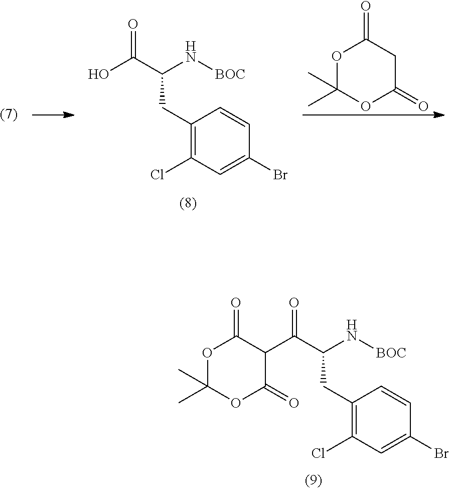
C1(CC(C(O)=O)N[BOC])=C(Cl)C=C(Br)C=C1.O1C(C)(C)OC(=O)CC1=O.C1(CC(C(C2C(=O)OC(C)(C)OC2=O)=O)N[BOC])=C(Cl)C=C(Br)C=C1
